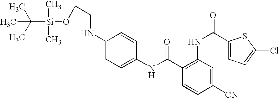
C1(NC(=O)C2=C(NC(=O)C3=CC=C(Cl)S3)C=C([CN])C=C2)=CC=C(NCCO[Si](C(C)(C)C)(C)C)C=C1
